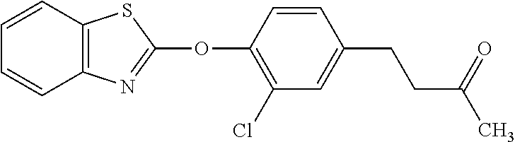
C1(OC2=NC3=C(S2)C=CC=C3)=C(Cl)C=C(CCC(C)=O)C=C1
